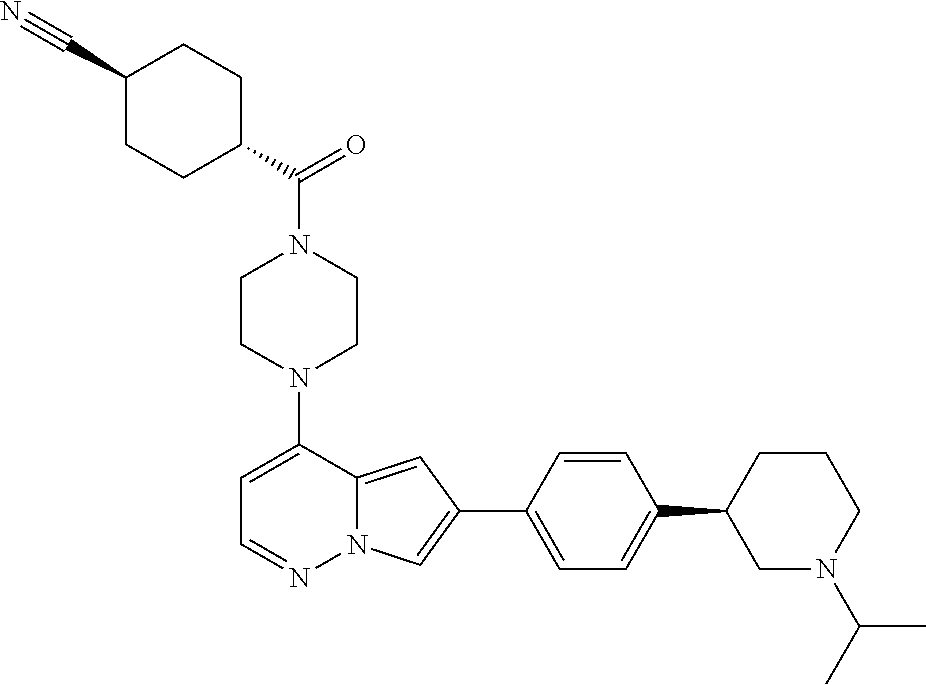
N1(C2=CC=NN3C2=CC(C2=CC=C(C4CN(C(C)C)CCC4)C=C2)=C3)CCN(C(=O)C2CCC(C#N)CC2)CC1
